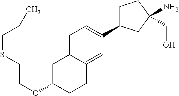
C1=C2C(=CC(C3CCC(N)(CO)C3)=C1)CCC(OCCSCCC)C2
